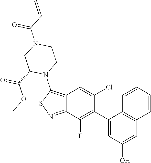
C12=C(N3CCN(C(C=C)=O)CC3C(OC)=O)SN=C1C(F)=C(C1=CC(O)=CC3=C1C=CC=C3)C(Cl)=C2
